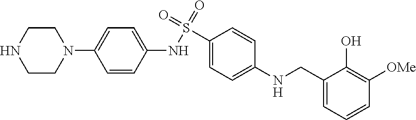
C1(NS(C2=CC=C(NCC3=CC=CC([OMe])=C3O)C=C2)(=O)=O)=CC=C(N2CCNCC2)C=C1
